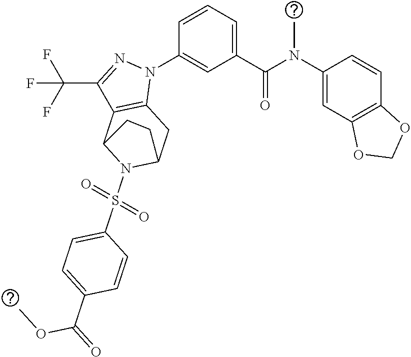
C1(N(C(C2=CC=CC(N3C4=C(C(C(F)(F)F)=N3)C3N(S(C5=CC=C(C(OC)=O)C=C5)(=O)=O)C(C4)CC3)=C2)=O)C)=CC2=C(C=C1)OCO2
